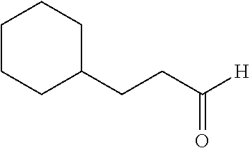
C1CCC(CCC([H])=O)CC1
